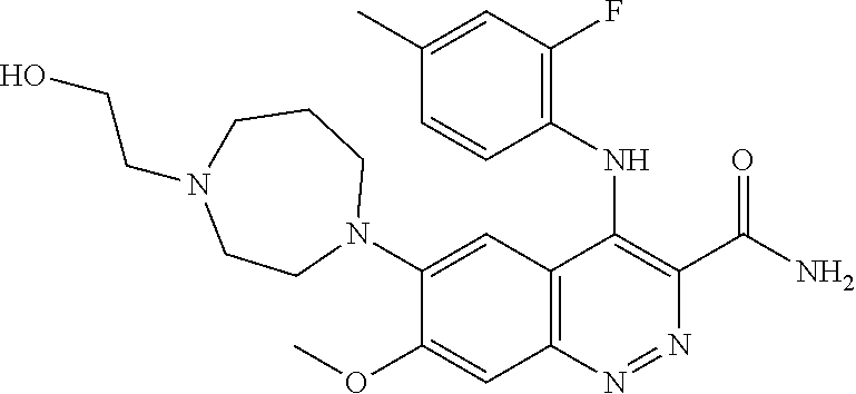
C(N)(C1=C(NC2=C(F)C=C(C)C=C2)C2=C(N=N1)C=C(OC)C(N1CCCN(CCO)CC1)=C2)=O
